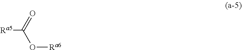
[Ra5]C(O[Ra6])=O
